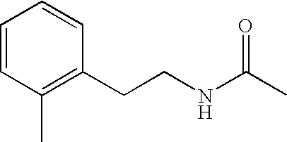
C1=CC(C)=C(CCNC(C)=O)C=C1
